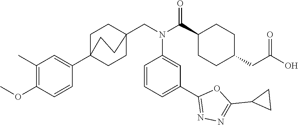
C1(C)=C(OC)C=CC(C23CCC(CN(C(C4CCC(CC(O)=O)CC4)=O)C4=CC(C5=NN=C(C6CC6)O5)=CC=C4)(CC2)CC3)=C1
